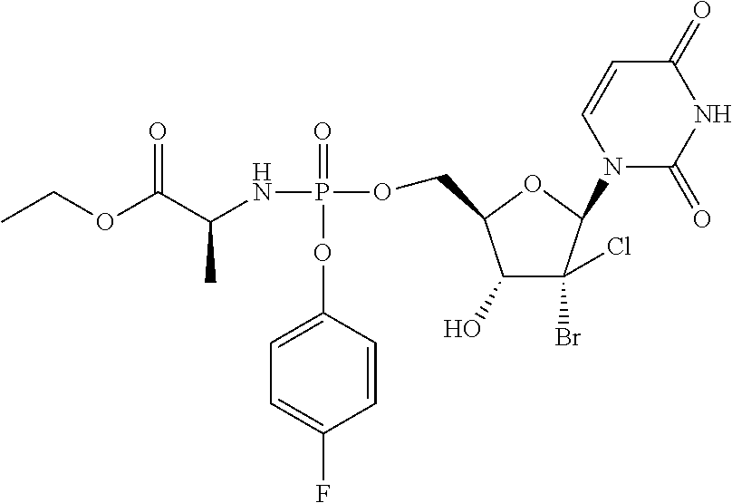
C1=CC(OP(NC(C(OCC)=O)C)(=O)OCC2C(O)C(Br)(Cl)C(N3C(=O)NC(=O)C=C3)O2)=CC=C1F
